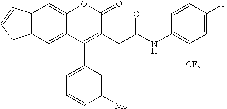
C1=C2C(=CC3=C1CC=C3)OC(=O)C(CC(=O)NC1=C([CF3])C=C(F)C=C1)=C2C1=CC=CC([Me])=C1
